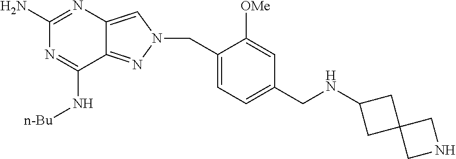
N1=C(N)N=C(N[n-Bu])C2=NN(CC3=CC=C(CNC4CC5(C4)CNC5)C=C3[OMe])C=C12
